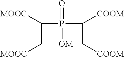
C(P(=O)(C(C[COOM])[COOM])[OM])(C[MOOC])[MOOC]
